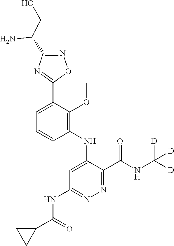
C1=C(C2=NC(C(CO)N)=NO2)C(OC)=C(NC2=CC(NC(C3CC3)=O)=NN=C2C(NC([D])([D])[D])=O)C=C1
